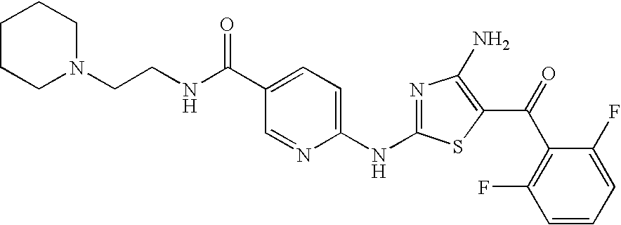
C1=C(C(=O)NCCN2CCCCC2)C=NC(NC2=NC(N)=C(C(C3=C(F)C=CC=C3F)=O)S2)=C1
